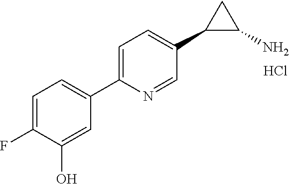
Cl.C1=C(F)C(O)=CC(C2=CC=C(C3C(N)C3)C=N2)=C1
